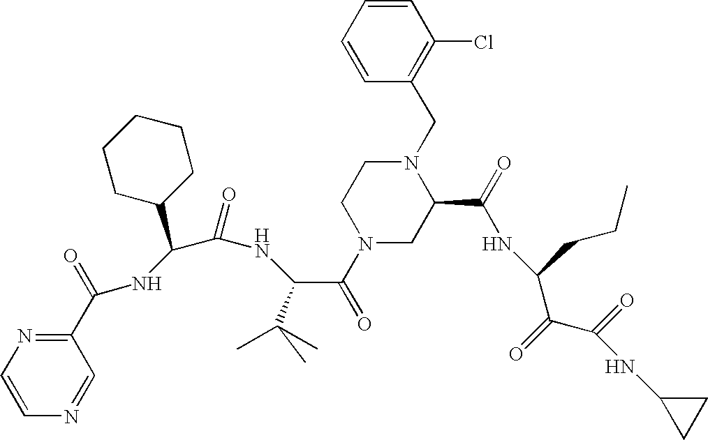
C1(C(=O)NC(C2CCCCC2)C(NC(C(=O)N2CC(C(=O)NC(CCC)C(=O)C(=O)NC3CC3)N(CC3=C(Cl)C=CC=C3)CC2)C(C)(C)C)=O)=NC=CN=C1
